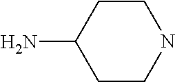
C1CC(N)CCN1
